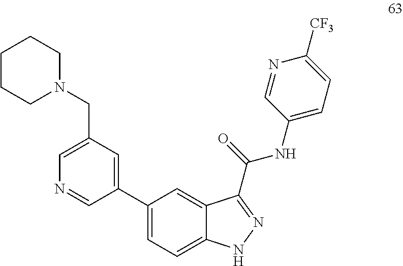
N1(CC2=CN=CC(C3=CC=C4C(=C3)C(C(=O)NC3=CC=C([CF3])N=C3)=NN4)=C2)CCCCC1
